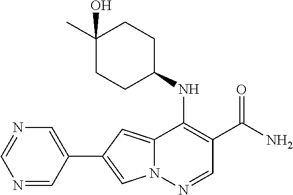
N12C(=CC(C3=CN=CN=C3)=C1)C(NC1CCC(C)(O)CC1)=C(C(N)=O)C=N2
